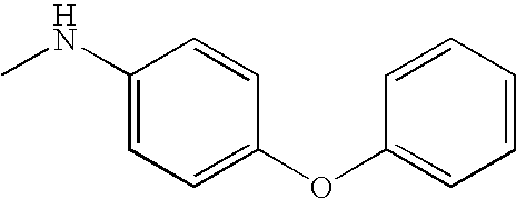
C1(NC)=CC=C(OC2=CC=CC=C2)C=C1
